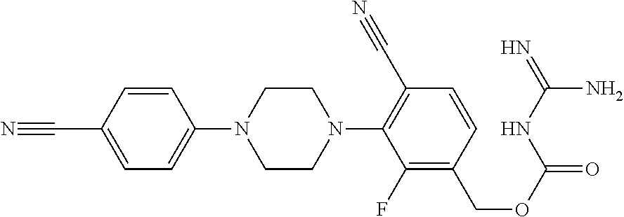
C1=CC(C#N)=CC=C1N1CCN(C2=C(C#N)C=CC(COC(=O)NC(=N)N)=C2F)CC1
